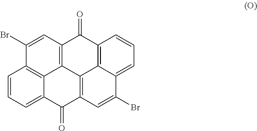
C1(Br)=CC2=C3C4=C1C=CC=C4C(=O)C1=C3C3=C(C2=O)C=CC=C3C(Br)=C1
